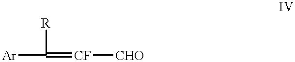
[Ar]C([R])=[CF][CHO]
